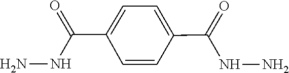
N(N)C(C1=CC=C(C(NN)=O)C=C1)=O
